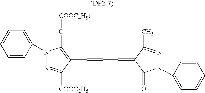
C1=CC(N2N=C([COOC2H5])C(C=CC=C3C(C)=NN(C4=CC=CC=C4)C3=O)=C2O[COOC4H9t])=CC=C1
